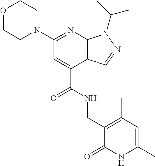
O1CCN(C2=NC3=C(C(C(NCC4=C(C)C=C(C)NC4=O)=O)=C2)C=NN3C(C)C)CC1
